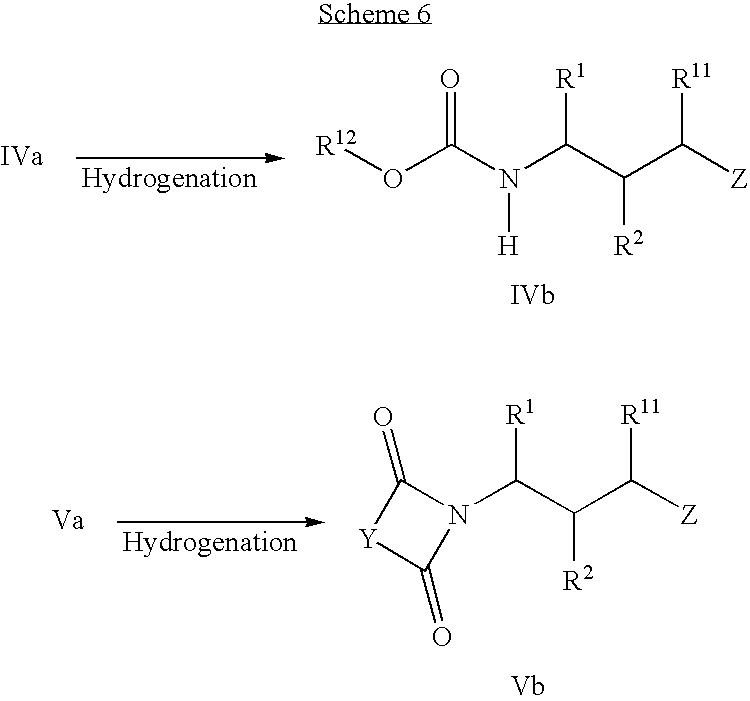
[R12]OC(N(C(C(C([Z])[R11])[R2])[R1])[H])=O.C(C(C([Z])[R11])[R2])([R1])N1C(=O)[Y]C1=O
